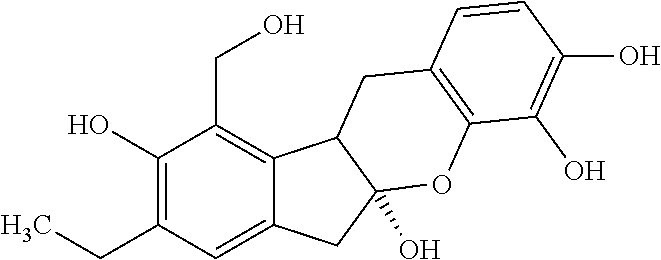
C1(O)=C(CC)C=C2C(=C1CO)C1C(O)(C2)OC2=C(C1)C=CC(O)=C2O
